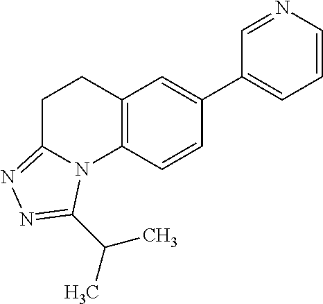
C1=CN=CC(C2=CC3=C(C=C2)N2C(=NN=C2C(C)C)CC3)=C1
